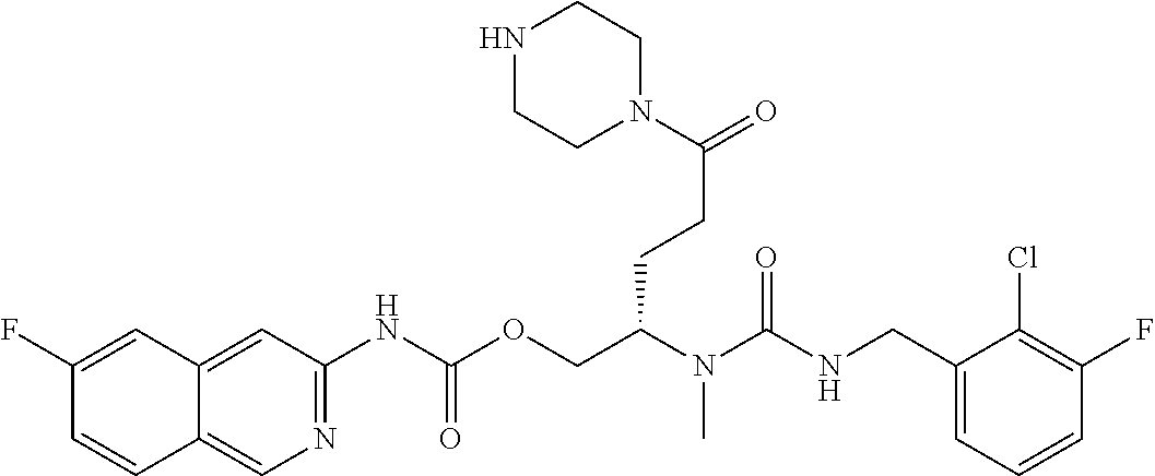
N1=C(NC(OCC(N(C(NCC2=CC=CC(F)=C2Cl)=O)C)CCC(=O)N2CCNCC2)=O)C=C2C(=C1)C=CC(F)=C2
